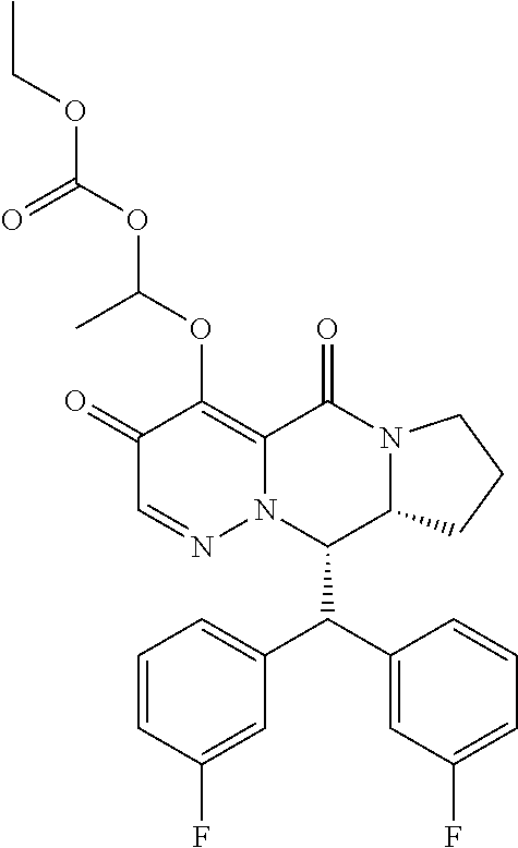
C1=CC(F)=CC(C(C2=CC(F)=CC=C2)C2C3N(C(=O)C4=C(OC(OC(OCC)=O)C)C(=O)C=NN24)CCC3)=C1
